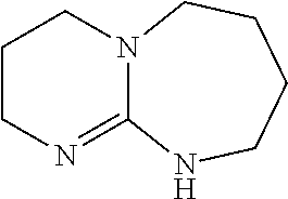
C1CN=C2N(C1)CCCCN2
